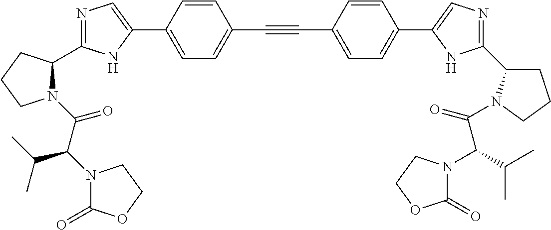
N1=C(C2N(C(C(N3C(=O)OCC3)C(C)C)=O)CCC2)NC(C2=CC=C(C#CC3=CC=C(C4=CN=C(C5CCCN5C(=O)C(C(C)C)N5C(=O)OCC5)N4)C=C3)C=C2)=C1
